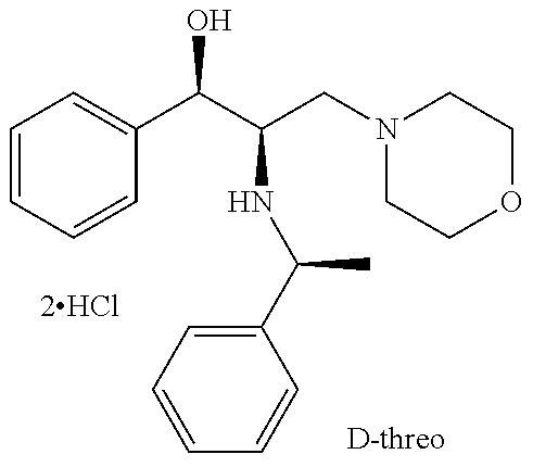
C1=CC=CC(C(C(NC(C)C2=CC=CC=C2)CN2CCOCC2)O)=C1
